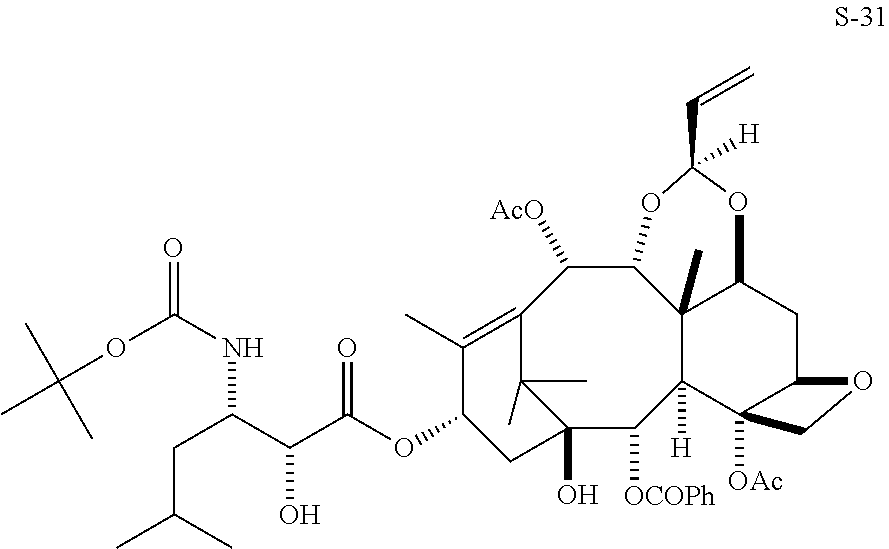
O(C(NC(C(C(OC1C(C)=C2C([AcO])C3C4(C)C([H])(C([OCOPh])C(O)(C2(C)C)C1)C1([OAc])C(CC4OC(C=C)([H])O3)OC1)=O)O)CC(C)C)=O)C(C)(C)C
